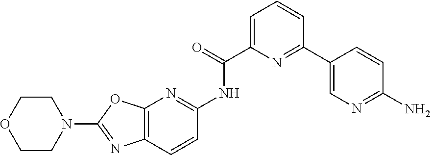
C12=C(C=CC(NC(=O)C3=CC=CC(C4=CN=C(N)C=C4)=N3)=N1)N=C(N1CCOCC1)O2
